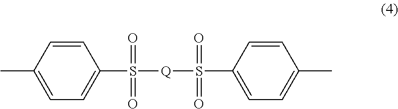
C1=CC(C)=CC=C1S(=O)(=O)[Q]S(=O)(=O)C1=CC=C(C)C=C1
